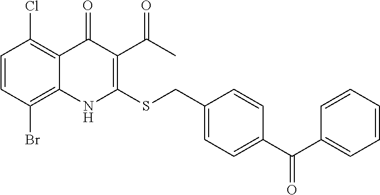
C1=CC(Br)=C2C(=C1Cl)C(=O)C(C(C)=O)=C(SCC1=CC=C(C(C3=CC=CC=C3)=O)C=C1)N2
